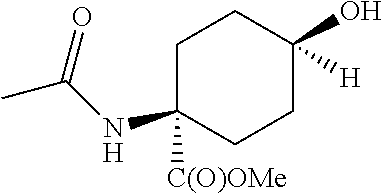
C1C(NC(C)=O)([C(O)OMe])CCC(O)([H])C1
